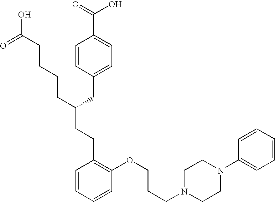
C(C(CC1=CC=C(C(=O)O)C=C1)CCCCC(O)=O)CC1=C(OCCCN2CCN(C3=CC=CC=C3)CC2)C=CC=C1
